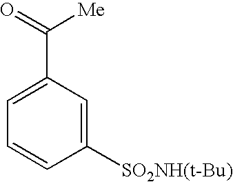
C1=C(C(=O)[Me])C=C([SO2NH(t-Bu)])C=C1
